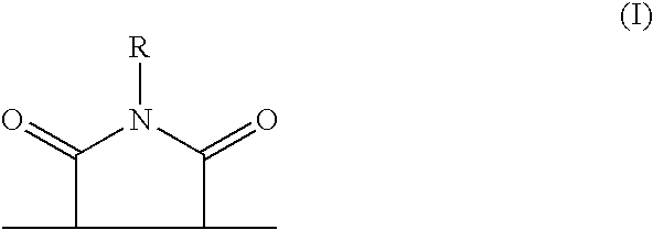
C1(C)C(=O)N([R])C(=O)C1C
